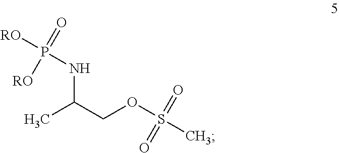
CC(COS(C)(=O)=O)NP([RO])(=O)[RO]
